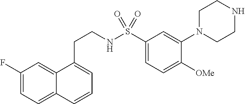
C1(F)=CC=C2C(=C1)C(CCNS(C1=CC=C([OMe])C(N3CCNCC3)=C1)(=O)=O)=CC=C2
